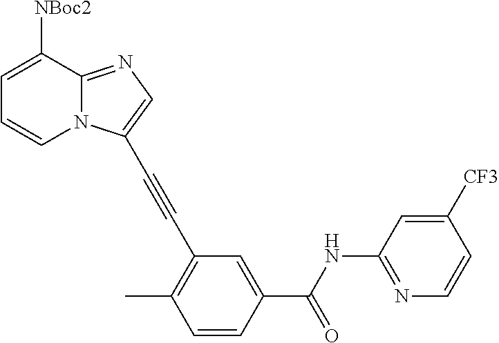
C1=C([NBoc2])C2=NC=C(C#CC3=C(C)C=CC(C(NC4=NC=CC([CF3])=C4)=O)=C3)N2C=C1
